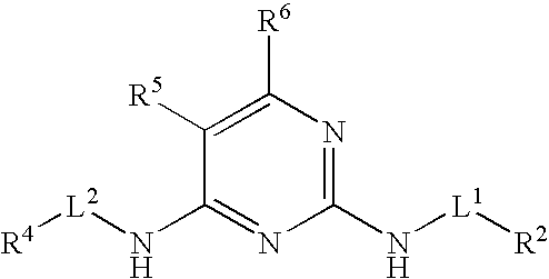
[R4][L2]NC1=NC(N[L1][R2])=NC([R6])=C1[R5]
